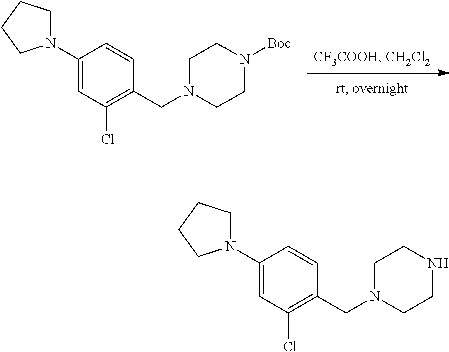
C1(N2CCCC2)=CC(Cl)=C(CN2CCN([Boc])CC2)C=C1.C1(N2CCCC2)=CC(Cl)=C(CN2CCNCC2)C=C1
